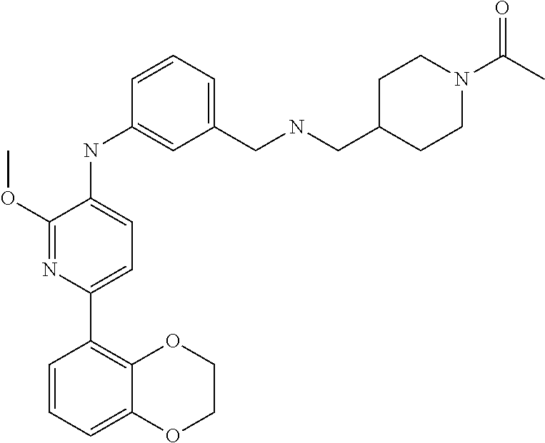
C1(C2=CC=C(NC3=CC(CNCC4CCN(C(C)=O)CC4)=CC=C3)C(OC)=N2)=C2OCCOC2=CC=C1
